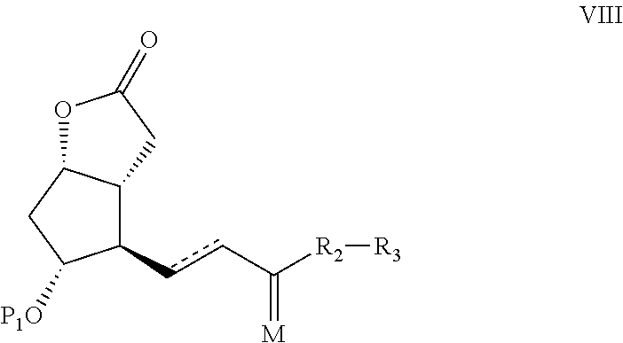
C1(ccC([R2][R3])=[M])C2C(CC1[P1O])OC(=O)C2
